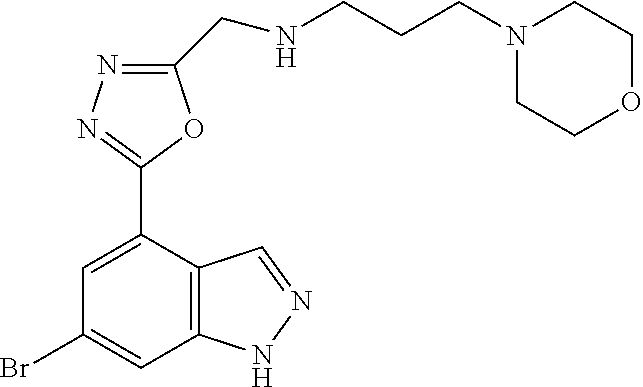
BrC1=CC2=C(C(C3=NN=C(CNCCCN4CCOCC4)O3)=C1)C=NN2
